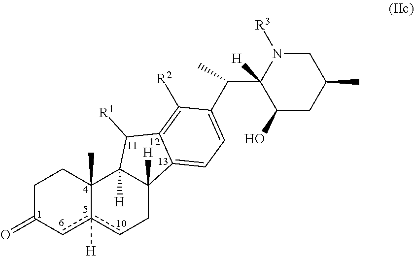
C1C(=O)cc2([H])cCC3([H])C([H])(C2(C)C1)C([R1])C1=C([R2])C(C(C2([H])C(O)CC(C)CN2[R3])C)=CC=C31
